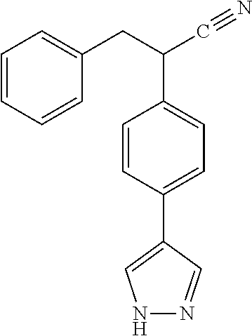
C1=CC=CC(CC(C#N)C2=CC=C(C3=CNN=C3)C=C2)=C1
